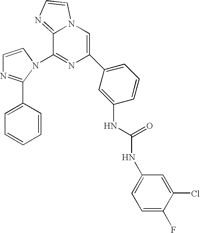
C1=CN(C2=NC(C3=CC=CC(NC(NC4=CC=C(F)C(Cl)=C4)=O)=C3)=CN3C2=NC=C3)C(C2=CC=CC=C2)=N1
